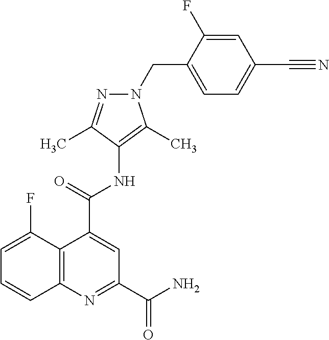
C1(CN2N=C(C)C(NC(C3=CC(C(N)=O)=NC4=C3C(F)=CC=C4)=O)=C2C)=CC=C(C#N)C=C1F
